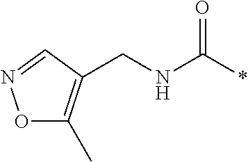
O1C(C)=C(CNC(*)=O)C=N1
